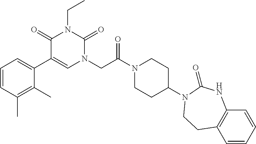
C1(C2=CC=CC(C)=C2C)=CN(CC(N2CCC(N3C(=O)NC4=C(C=CC=C4)CC3)CC2)=O)C(=O)N(CC)C1=O
